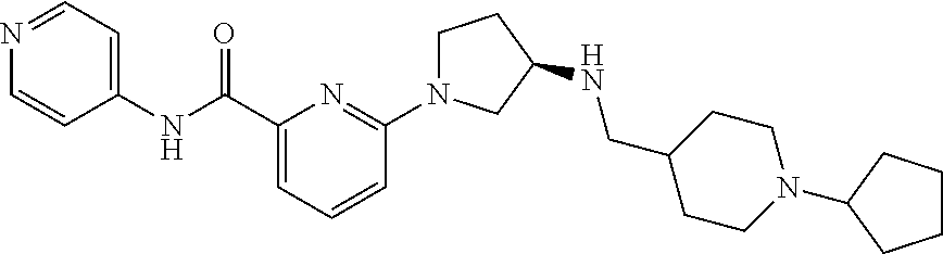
C1(C(=O)NC2=CC=NC=C2)=CC=CC(N2CCC(NCC3CCN(C4CCCC4)CC3)C2)=N1
